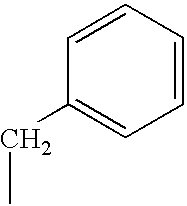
C1=CC=CC(CC)=C1
